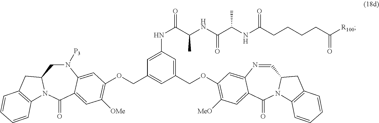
C1(COC2=C([MeO])C=C3C(=C2)N=CC2N(C3=O)C3=C(C2)C=CC=C3)=CC(NC(C(C)NC(=O)C(NC(=O)CCCCC(=O)[R100])C)=O)=CC(COC2=C([OMe])C=C3C(=O)N4C(CN([P3])C3=C2)CC2=C4C=CC=C2)=C1
